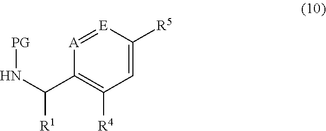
[A]1=[E]C([R5])=CC([R4])=C1C(N[PG])[R1]
